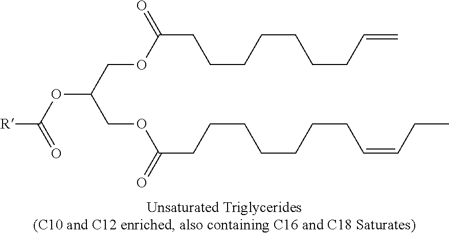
[R]C(OC(COC(CCCCCCCC=C)=O)COC(CCCCCCCC=CCC)=O)=O
